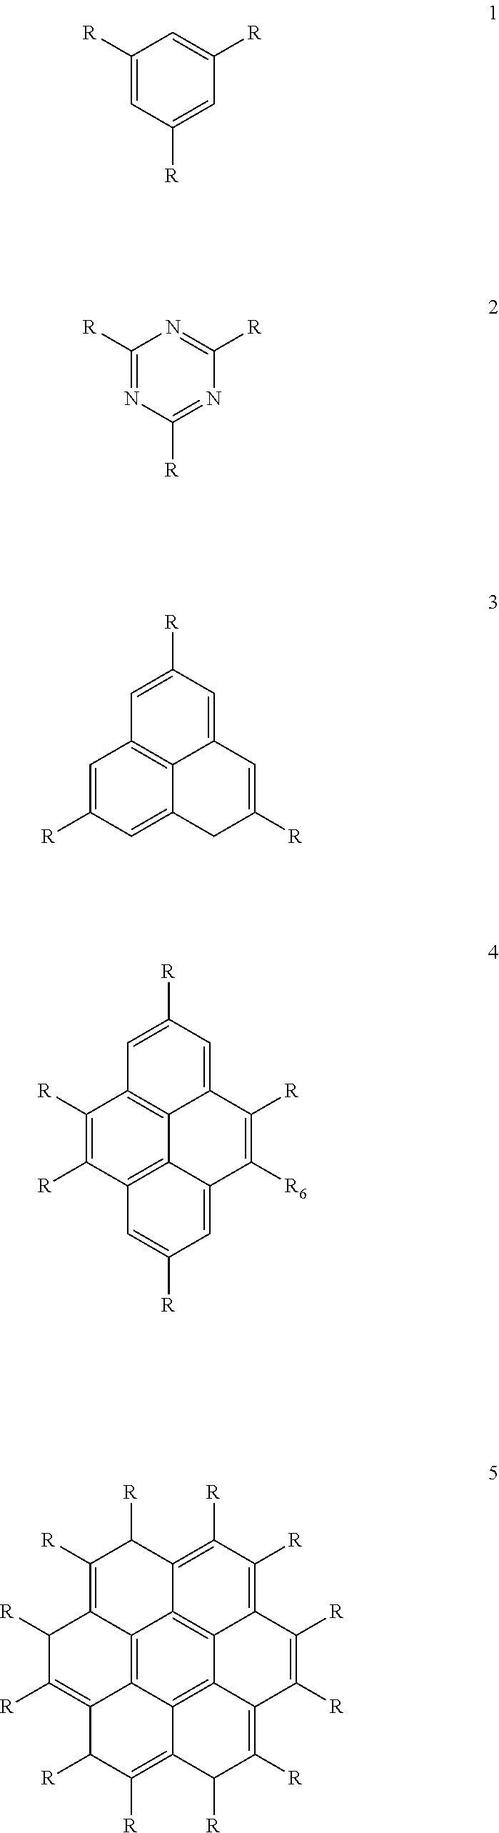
C1([R])=CC([R])=CC([R])=C1.C1([R])=NC([R])=NC([R])=N1.C1=C([R])C=C2C3=C1C=C([R])C=C3C=C([R])C2.C1([R])=C([R])C2=C3C4=C1C=C([R])C=C4C([R])=C([R6])C3=CC([R])=C2.C1([R])C([R])=C2C3=C4C1=C([R])C([R])C1=C([R])C([R])=C5C(=C41)C1=C3C(=C([R])C2[R])C([R])C([R])=C1C([R])=C5[R]
